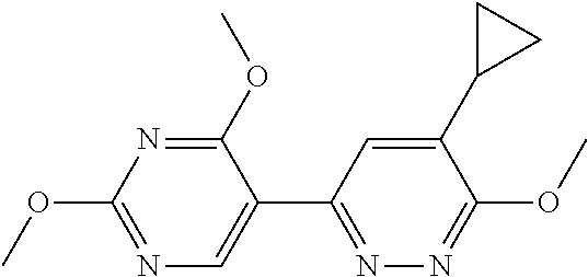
N1=C(OC)C(C2=NN=C(OC)C(C3CC3)=C2)=CN=C1OC
